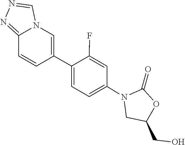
C1(=O)OC(CO)CN1C1=CC=C(C2=CN3C=NN=C3C=C2)C(F)=C1
